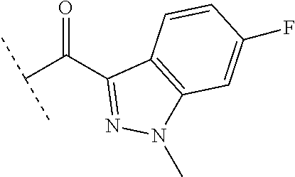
C1(C(C(C)C)=O)=NN(C)C2=C1C=CC(F)=C2
